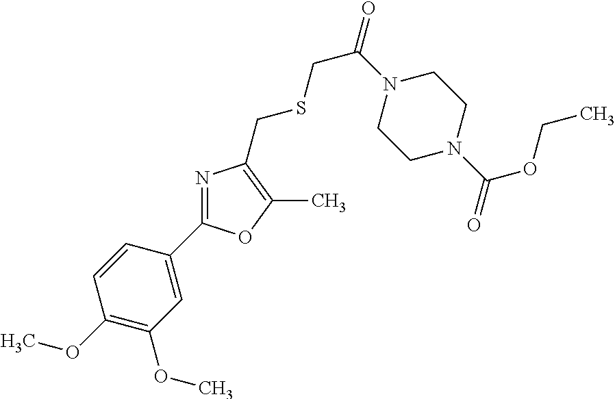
C1(OC)=C(OC)C=C(C2=NC(CSCC(N3CCN(C(OCC)=O)CC3)=O)=C(C)O2)C=C1
